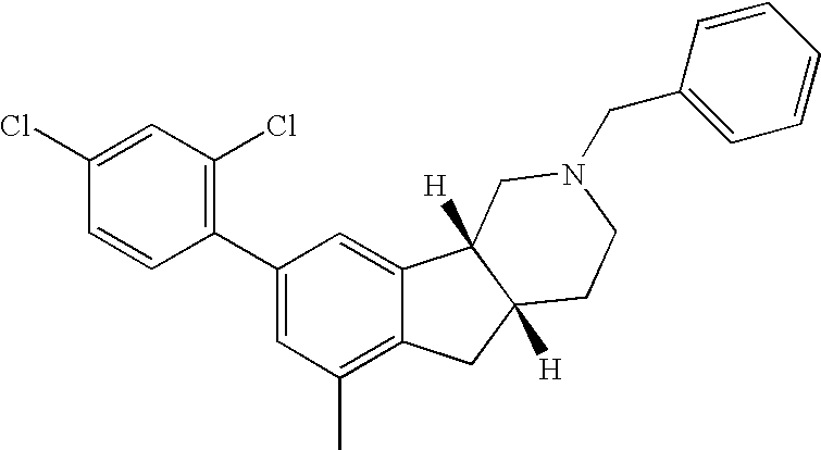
C1(C2=C(Cl)C=C(Cl)C=C2)=CC(C)=C2C(=C1)C1([H])C([H])(C2)CCN(CC2=CC=CC=C2)C1
